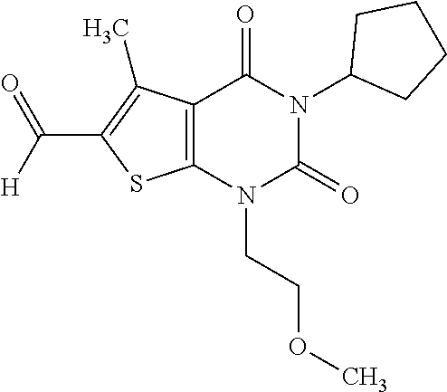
C12=C(N(CCOC)C(=O)N(C3CCCC3)C1=O)SC(C([H])=O)=C2C
